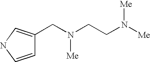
C1=CNC=C1CN(CCN([Me])[Me])[Me]
